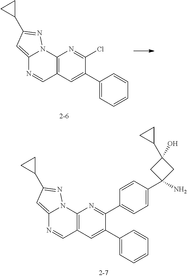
C12=CC(C3CC3)=NN1C1=C(C=N2)C=C(C2=CC=CC=C2)C(Cl)=N1.C12=CC(C3CC3)=NN1C1=C(C=N2)C=C(C2=CC=CC=C2)C(C2=CC=C(C3(N)CC(O)(C4CC4)C3)C=C2)=N1
